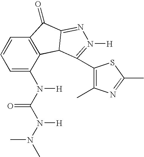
C1=C(N(C(N(N(C)C)[H])=O)[H])C2=C(C=C1)C(=O)C1=NN([H])=C(C3=C(C)N=C(C)S3)C21
